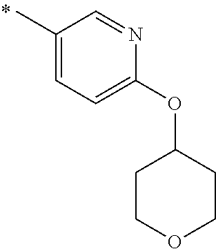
C1(C)=CC=C(OC2CCOCC2)N=C1
